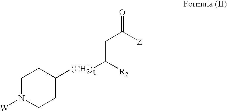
C1N([W])CCC([(CH2)q]C([R2])CC([Z])=O)C1
